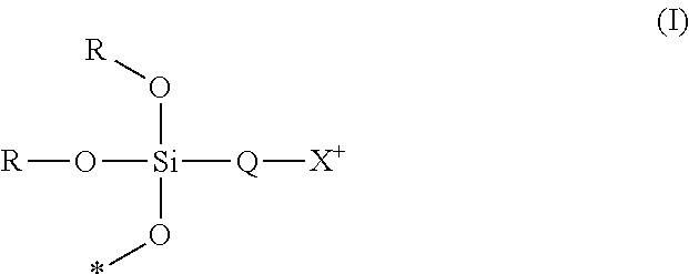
O([Si](O[R])(O*)[Q][X+])[R]
